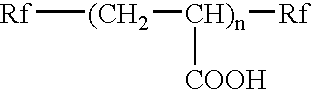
[Rf][(CH2][CH)n]([Rf])[COOH]
